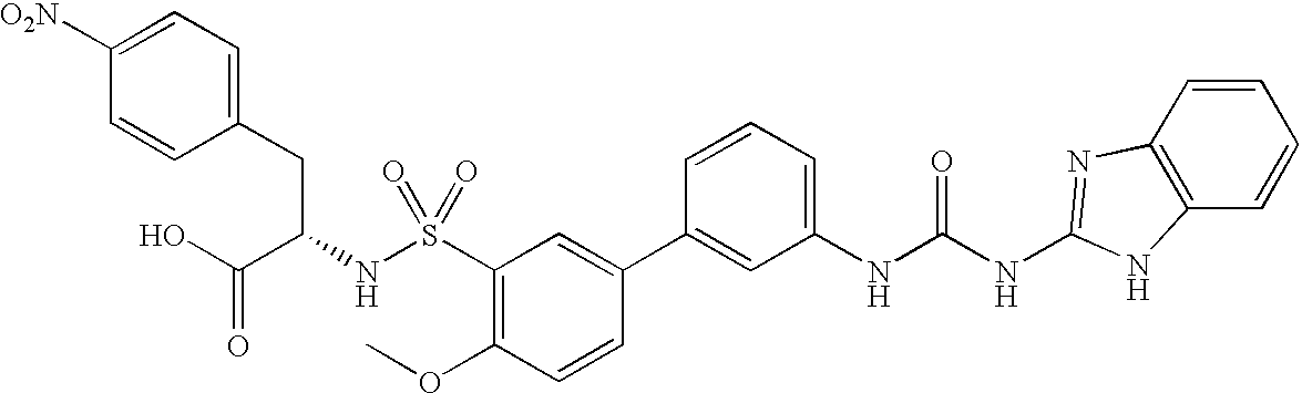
C1([O2N])=CC=C(CC(NS(C2=C(OC)C=CC(C3=CC(NC(NC4=NC5=C(C=CC=C5)N4)=O)=CC=C3)=C2)(=O)=O)C(O)=O)C=C1
